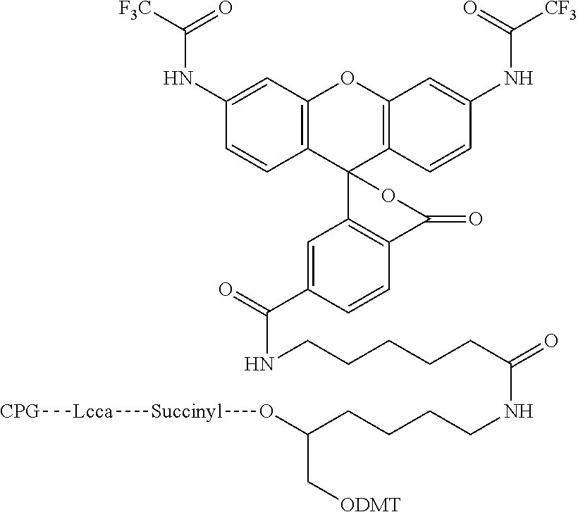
C12=C(C=C(NC([F3C])=O)C=C1)OC1=C(C23C2=C(C=CC(C(=O)NCCCCCC(=O)NCCCCC(O[Succinyl][Lcca][CPG])C[ODMT])=C2)C(=O)O3)C=CC(NC([CF3])=O)=C1
